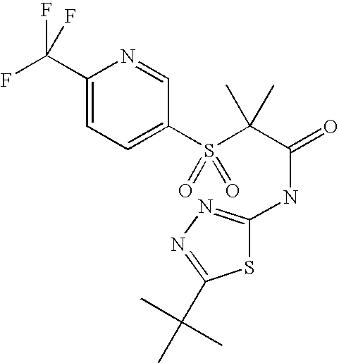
C1(C(F)(F)F)=CC=C(S(C(C(=O)NC2=NN=C(C(C)(C)C)S2)(C)C)(=O)=O)C=N1
